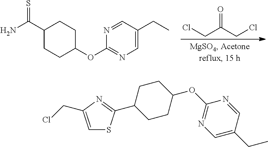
C(C(CCl)=O)Cl.C1(C(=S)N)CCC(OC2=NC=C(CC)C=N2)CC1.C1=C(CCl)N=C(C2CCC(OC3=NC=C(CC)C=N3)CC2)S1
